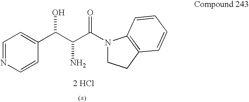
C1=NC=CC(C(C(C(=O)N2CCC3=C2C=CC=C3)N)O)=C1.[2 HCl]
